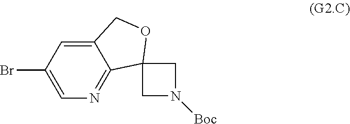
C1=C2C(=NC=C1Br)C1(OC2)CN([Boc])C1
